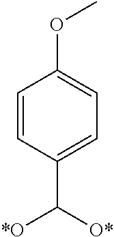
O(C1=CC=C(C([*O])[O*])C=C1)C
